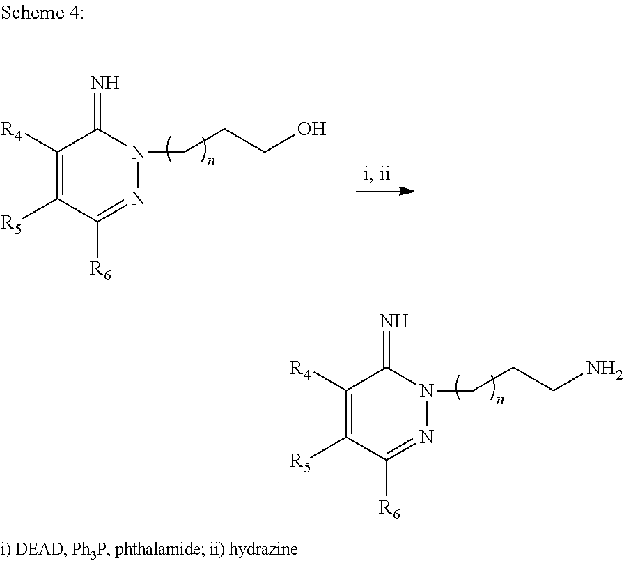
C1([R4])=C([R5])C([R6])=NN(CCCN)C1=N.C1([R4])=C([R5])C([R6])=NN(CCCO)C1=N
